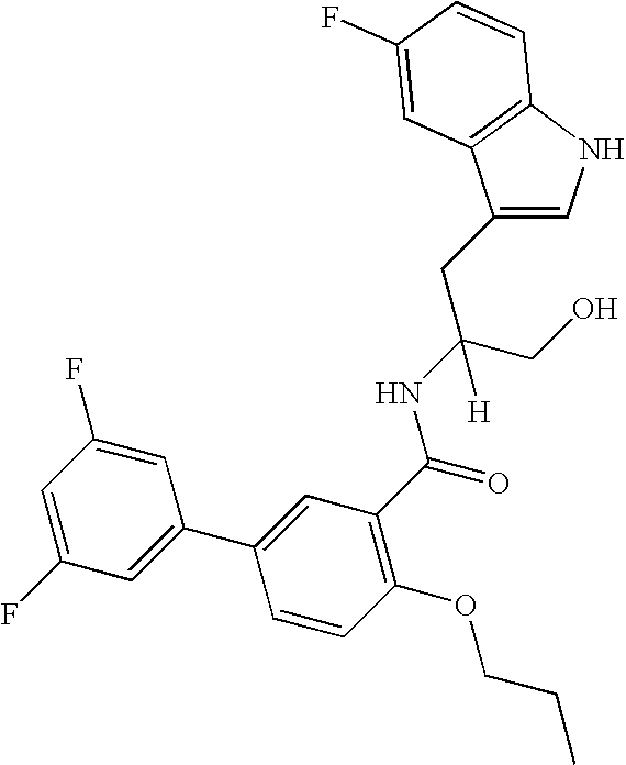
C1(CC(CO)(NC(=O)C2=C(OCCC)C=CC(C3=CC(F)=CC(F)=C3)=C2)[H])=CNC2=C1C=C(F)C=C2
